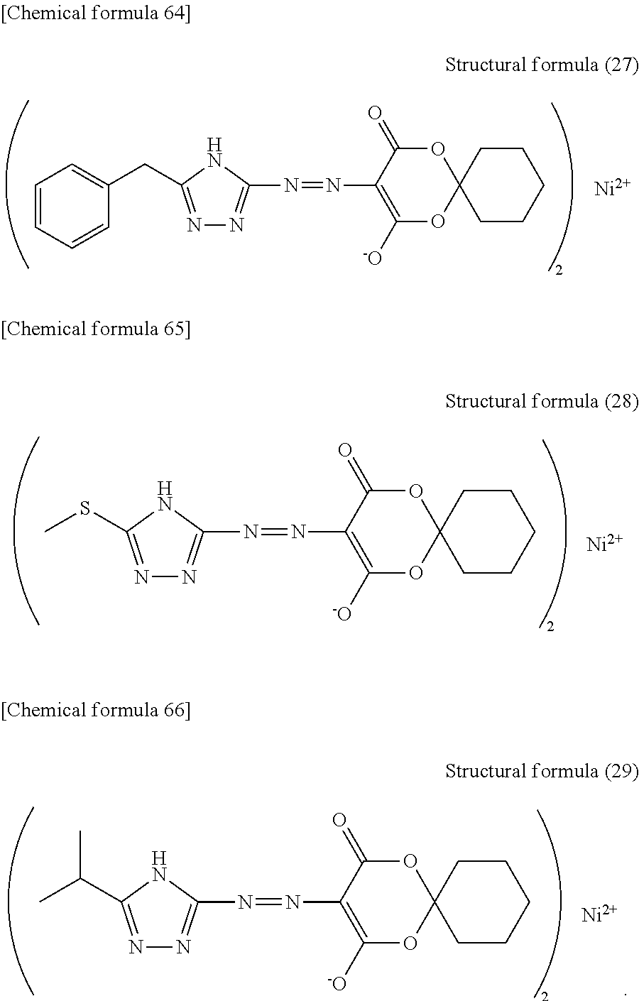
N1=C(CC2=CC=CC=C2)NC(N=NC2=C([-O])OC3(OC2=O)CCCCC3)=N1.[Ni].N1=C(SC)NC(N=NC2=C([-O])OC3(OC2=O)CCCCC3)=N1.[Ni].N1=C(C(C)C)NC(N=NC2=C([-O])OC3(OC2=O)CCCCC3)=N1.[Ni]
